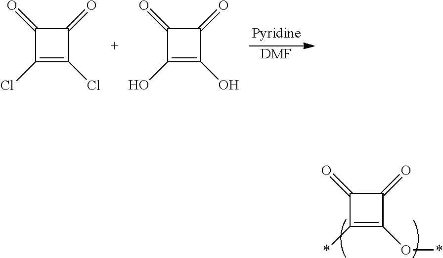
C1(=O)C(=O)C(Cl)=C1Cl.C1(=O)C(=O)C(O)=C1O.[DMF].C1(=O)C(=O)C(*)=C1O*
